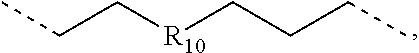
CCC[R10]CCCC
